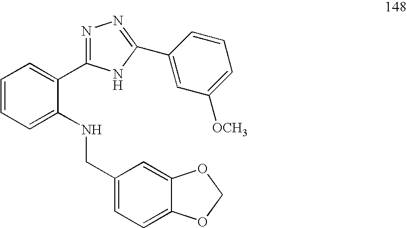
C1=CC=C(NCC2=CC=C3C(=C2)OCO3)C(C2=NN=C(C3=CC([OCH3])=CC=C3)N2)=C1
